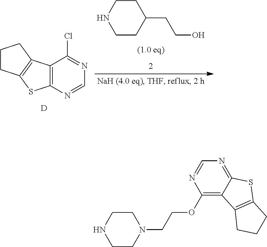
O(C1=C2C(=NC=N1)SC1=C2CCC1)CCN1CCNCC1.C12=C(N=CN=C1Cl)SC1=C2CCC1.[D].C1CC(CCO)CCN1
